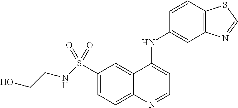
C1(S(=O)(=O)NCCO)=CC=C2C(=C1)C(NC1=CC3=C(C=C1)SC=N3)=CC=N2
